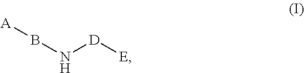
[A]BN[D][E]
